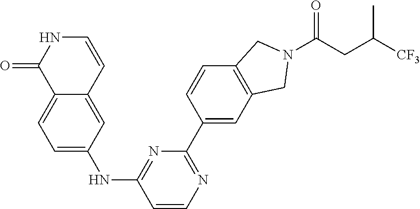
C1=CC2=CC(NC3=NC(C4=CC5=C(C=C4)CN(C(=O)CC(C)[CF3])C5)=NC=C3)=CC=C2C(=O)N1
